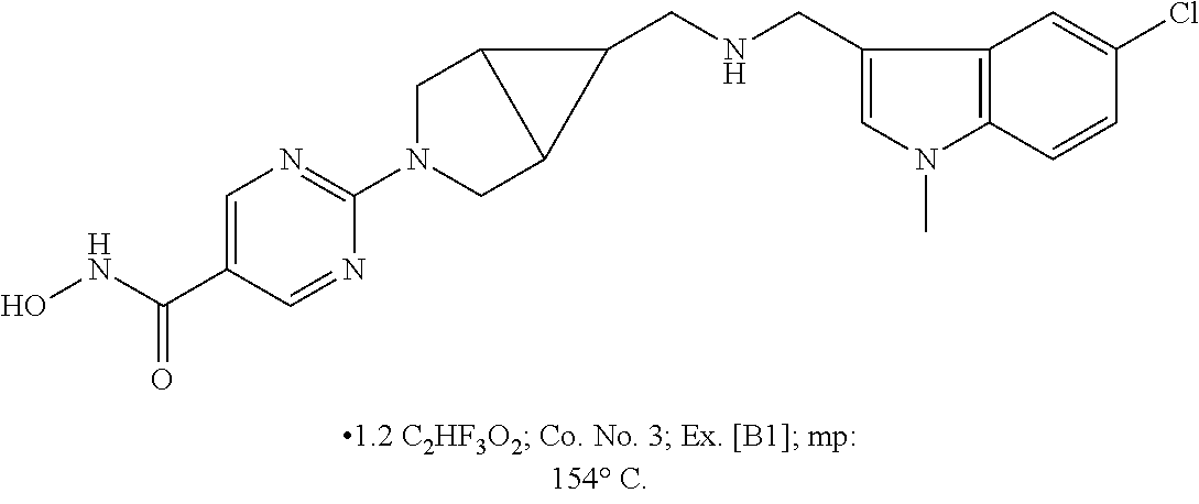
C1=C(C(NO)=O)C=NC(N2CC3C(C2)C3CNCC2=CN(C)C3=C2C=C(Cl)C=C3)=N1
